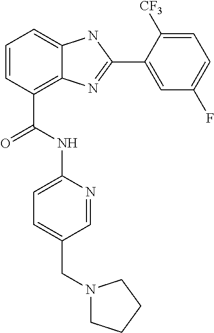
C1=CC(C(NC2=CC=C(CN3CCCC3)C=N2)=O)=C2C(=C1)NC(C1=CC(F)=CC=C1[CF3])=N2
